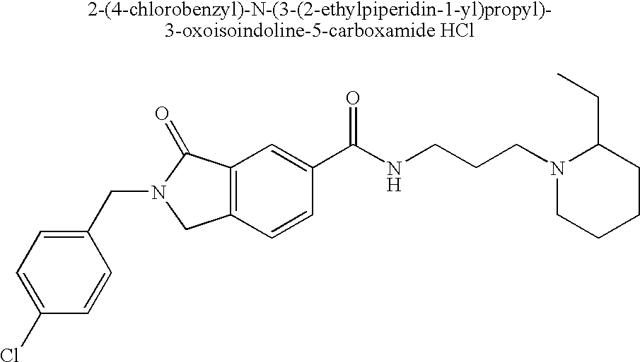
C1(Cl)=CC=C(CN2CC3=C(C2=O)C=C(C(NCCCN2CCCCC2CC)=O)C=C3)C=C1
